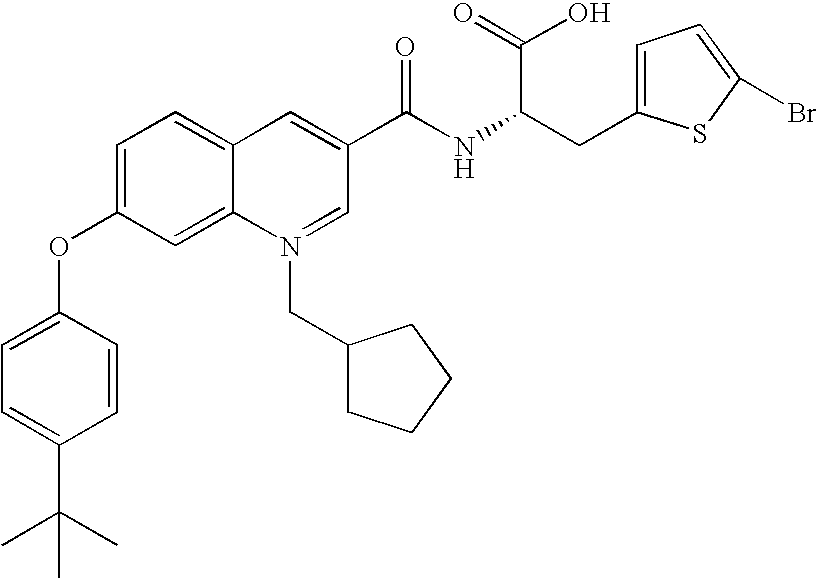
C1=C(OC2=CC=C(C(C)(C)C)C=C2)C=C2C(=C1)C=C(C(NC(CC1=CC=C(Br)S1)C(O)=O)=O)C=N2CC1CCCC1
